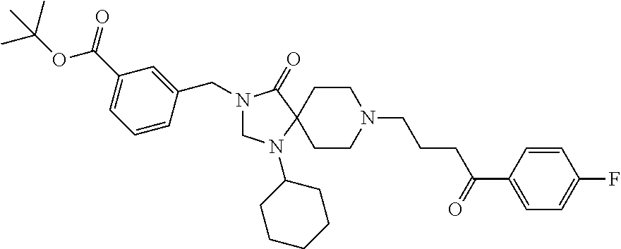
C1CN(CCCC(C2=CC=C(F)C=C2)=O)CCC12C(=O)N(CC1=CC(C(=O)OC(C)(C)C)=CC=C1)CN2C1CCCCC1
